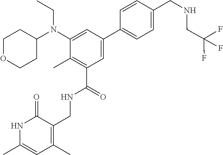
N1C(C)=CC(C)=C(CNC(C2=C(C)C(N(C3CCOCC3)CC)=CC(C3=CC=C(CNCC(F)(F)F)C=C3)=C2)=O)C1=O
